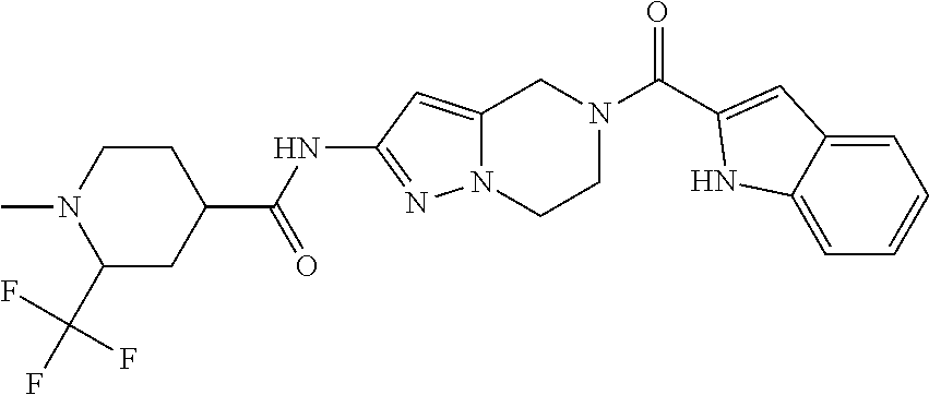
N1=C(NC(C2CC(C(F)(F)F)N(C)CC2)=O)C=C2N1CCN(C(C1=CC3=CC=CC=C3N1)=O)C2
